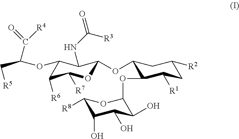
C1(OC2OC([R7])C([R6])C(OC(C(=O)[R4])C[R5])C2NC([R3])=O)C(OC2C(O)C(O)C(O)C([R8])O2)C([R1])CC([R2])C1
